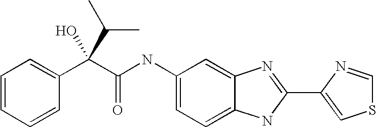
C1=C2C(=CC=C1NC(C(C1=CC=CC=C1)(C(C)C)O)=O)NC(C1=CSC=N1)=N2
